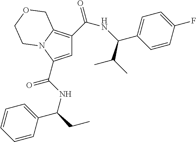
C1=C(C(NC(CC)C2=CC=CC=C2)=O)N2C(=C1C(=O)NC(C1=CC=C(F)C=C1)C(C)C)COCC2
